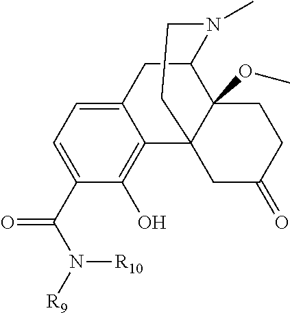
C1(C(N([R9])[R10])=O)=CC=C2C(=C1O)C13C(OC)(C(C2)N(C)CC1)CCC(=O)C3
